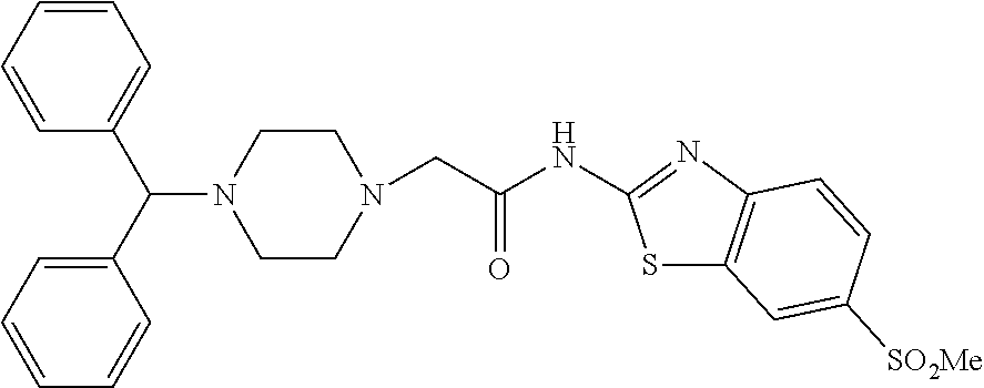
C1CN(CC(NC2=NC3=C(S2)C=C([SO2Me])C=C3)=O)CCN1C(C1=CC=CC=C1)C1=CC=CC=C1
